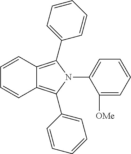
C12=C(C3=CC=CC=C3)N(C3=CC=CC=C3[OMe])C(C3=CC=CC=C3)=C1C=CC=C2
